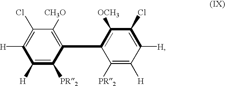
C1([CH3O])=C(C2=C([OCH3])C(Cl)=C([H])C([H])=C2[PR2])C([PR2])=C([H])C([H])=C1Cl
